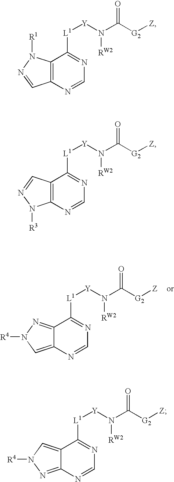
C12=NN([R4])C=C1N=CN=C2[L1][Y]N(C([G2][Z])=O)[RW2].C12=C(N=CN=C1[L1][Y]N(C([G2][Z])=O)[RW2])C=NN2[R1].C12=C(N=CN=C1[L1][Y]N(C([G2][Z])=O)[RW2])N([R3])N=C2.C12=CN([R4])N=C1N=CN=C2[L1][Y]N(C([G2][Z])=O)[RW2]
